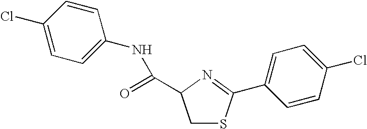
C1(Cl)=CC=C(NC(=O)C2CSC(C3=CC=C(Cl)C=C3)=N2)C=C1
